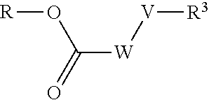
C([W][V][R3])(=O)O[R]
